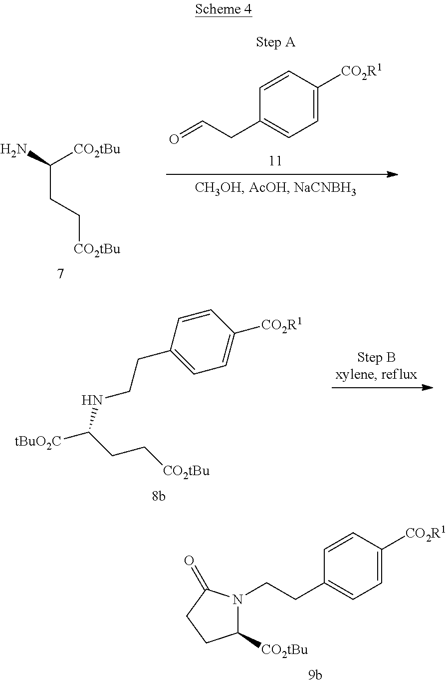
C(CC[CO2tBu])(N)[CO2tBu].C1=CC([CO2R1])=CC=C1CC=O.C1=CC([CO2R1])=CC=C1CCN1C([CO2tBu])CCC1=O.[tBuO2C]C(CC[CO2tBu])NCCC1=CC=C([CO2R1])C=C1
